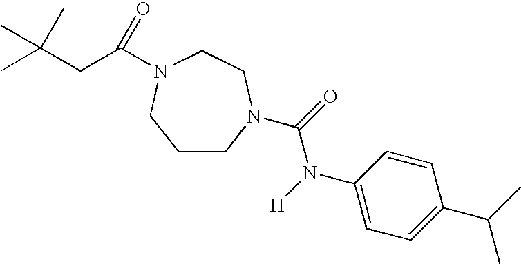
C1CN(C(=O)N([H])C2=CC=C(C(C)C)C=C2)CCN(C(CC(C)(C)C)=O)C1
